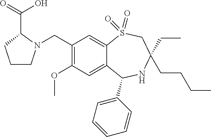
C1(CN2CCCC2C(=O)O)=C(OC)C=C2C(=C1)S(=O)(=O)CC(CC)(CCCC)NC2C1=CC=CC=C1
